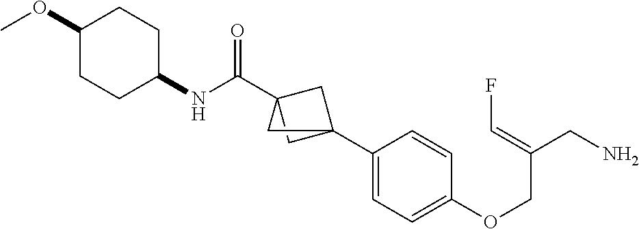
C1(C23CC(C(NC4CCC(OC)CC4)=O)(C2)C3)=CC=C(OCC(CN)=CF)C=C1
